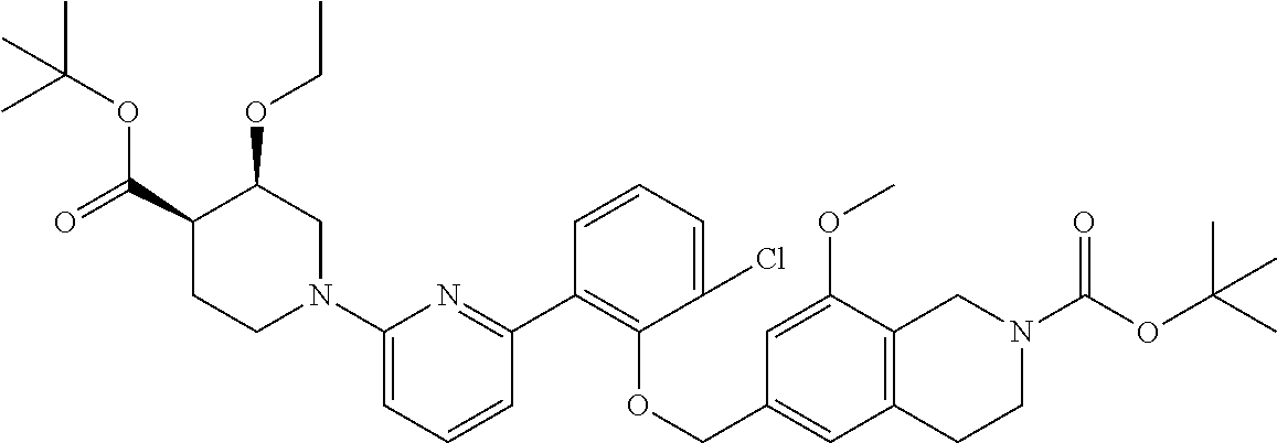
C1(C2=C(OCC3=CC4=C(C(OC)=C3)CN(C(OC(C)(C)C)=O)CC4)C(Cl)=CC=C2)=NC(N2CC(OCC)C(C(=O)OC(C)(C)C)CC2)=CC=C1
